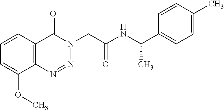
C1=CC=C(OC)C2=C1C(=O)N(CC(NC(C1=CC=C(C)C=C1)C)=O)N=N2
